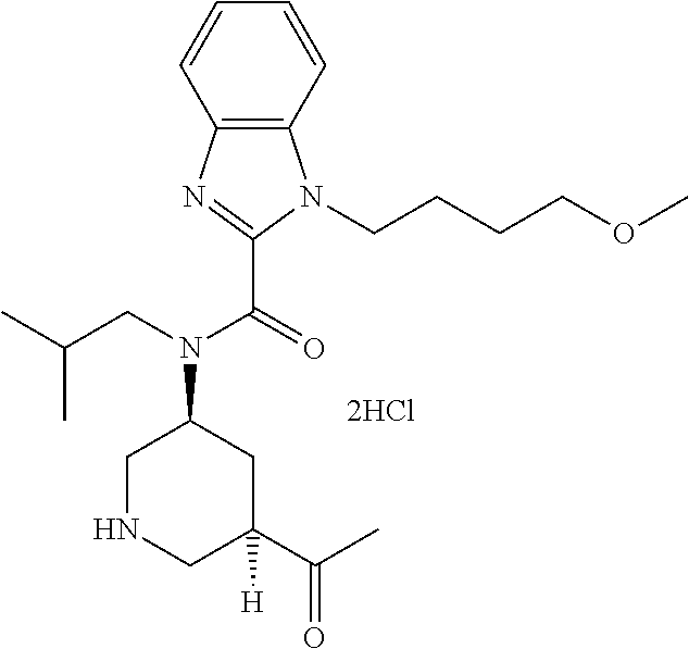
C12=C(C=CC=C1)N(CCCCOC)C(C(=O)N(CC(C)C)C1CC(C(C)=O)([H])CNC1)=N2
